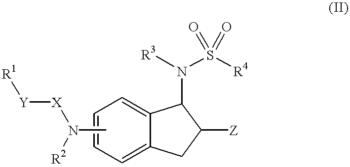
C12=CC=CC=C1CC([Z])C2N([R3])S([R4])(=O)=O.CN([R2])[X][Y][R1]
